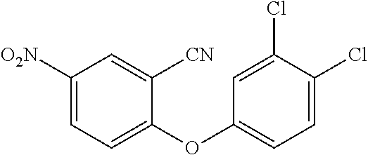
C1([O2N])=CC=C(OC2=CC=C(Cl)C(Cl)=C2)C([CN])=C1
